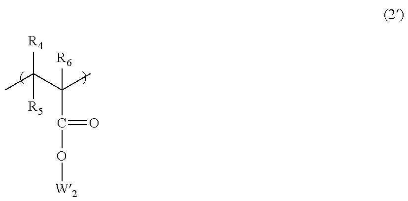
CC(C(C)(C(=O)O[W2])[R6])([R4])[R5]
